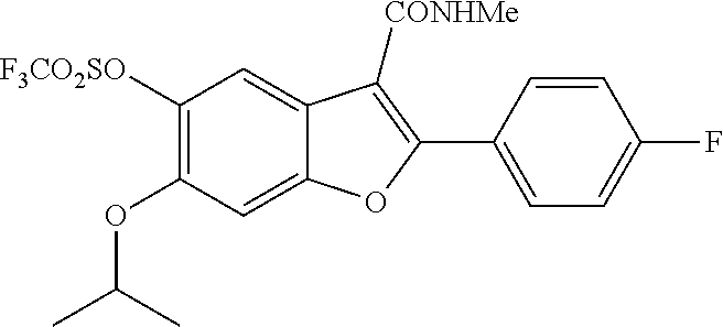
C12=CC([F3CO2SO])=C(OC(C)C)C=C1OC(C1=CC=C(F)C=C1)=C2[CONHMe]
